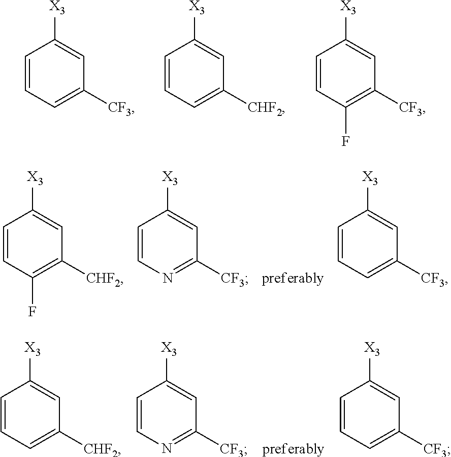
C1=CC=C([CF3])C=C1[X3].C1=CC=C([CHF2])C=C1[X3].C1=CC(F)=C([CF3])C=C1[X3].C1=CC(F)=C([CHF2])C=C1[X3].C1=CN=C([CF3])C=C1[X3].[preferably].C1=CC=C([CF3])C=C1[X3].C1=CC=C([CHF2])C=C1[X3].C1=CN=C([CF3])C=C1[X3].[preferably].C1=CC=C([CF3])C=C1[X3]
